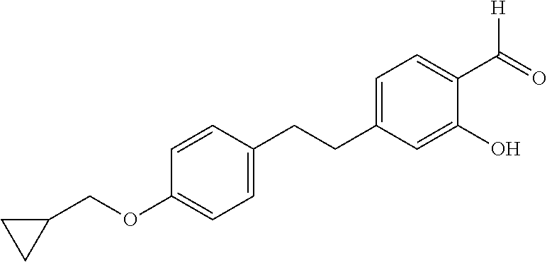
C1=CC(OCC2CC2)=CC=C1CCC1=CC=C(C(=O)[H])C(O)=C1
